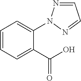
C1=CC=C(C(O)=O)C(N2N=CC=N2)=C1
